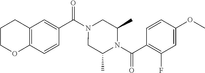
C12=C(C=CC(C(N3CC(C)N(C(C4=C(F)C=C(OC)C=C4)=O)C(C)C3)=O)=C1)OCCC2
